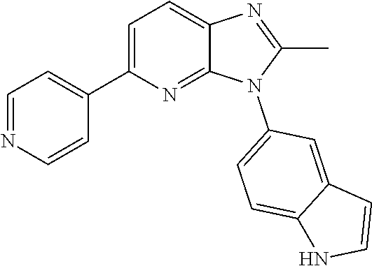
C1(C)=NC2=CC=C(C3=CC=NC=C3)N=C2N1C1=CC=C2C(=C1)C=CN2
